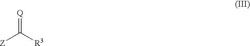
C(=[Q])([R3])[Z]
